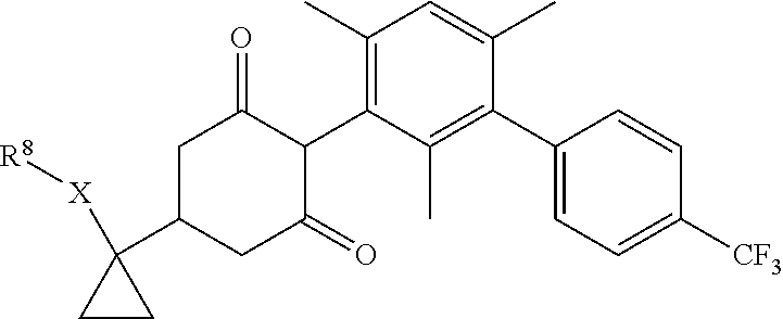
C1(C)=C(C2C(=O)CC(C3([X][R8])CC3)CC2=O)C(C)=C(C2=CC=C([CF3])C=C2)C(C)=C1
